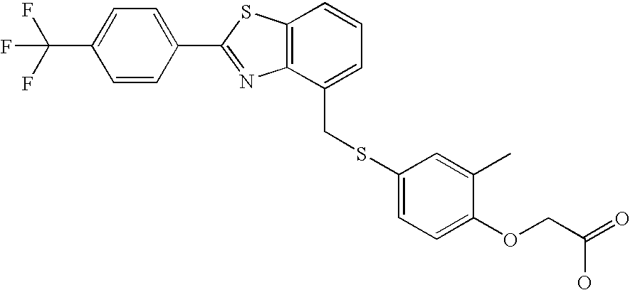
C1=CC(C2=NC3=C(S2)C=CC=C3CSC2=CC=C(OCC(=O)O)C(C)=C2)=CC=C1C(F)(F)F
